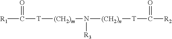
[R1]C(=O)[T][(CH2)m]N([(CH2)n][T]C([R2])=O)[R3]
